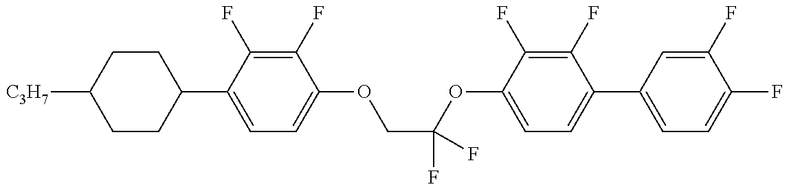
C1CC(C2=CC=C(OCC(OC3=CC=C(C4=CC=C(F)C(F)=C4)C(F)=C3F)(F)F)C(F)=C2F)CCC1[C3H7]
